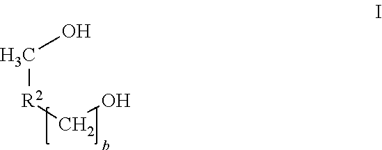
OC[R2]CO
